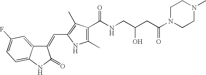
C1(=CC2=C(C)C(C(NCC(CC(N3CCN(C)CC3)=O)O)=O)=C(C)N2)C2=CC(F)=CC=C2NC1=O
